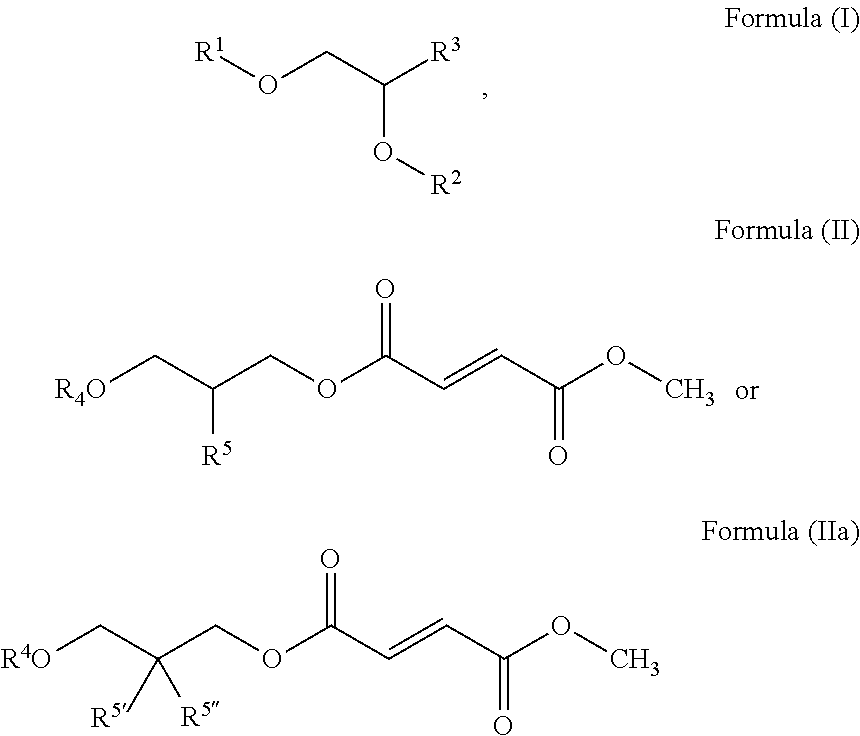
O(CC([R3])O[R2])[R1].O(C(C=CC(OC)=O)=O)CC(C[R4O])[R5].O(C(C=CC(OC)=O)=O)CC(C[R4O])([R5])[R5]
